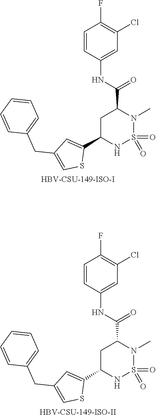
C1C(C2=CC(CC3=CC=CC=C3)=CS2)NS(=O)(=O)N(C)C1C(NC1=CC(Cl)=C(F)C=C1)=O.[HBV-CSU-149-ISO-I].C1C(C2=CC(CC3=CC=CC=C3)=CS2)NS(=O)(=O)N(C)C1C(NC1=CC(Cl)=C(F)C=C1)=O.[HBV-CSU-149-ISO-II]
